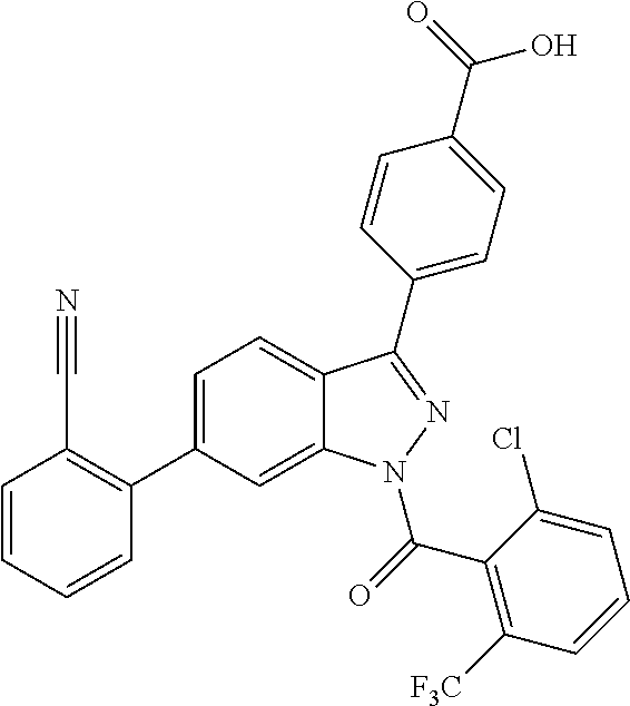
C1=C(C2=C(C#N)C=CC=C2)C=C2C(=C1)C(C1=CC=C(C(O)=O)C=C1)=NN2C(C1=C([F3C])C=CC=C1Cl)=O
